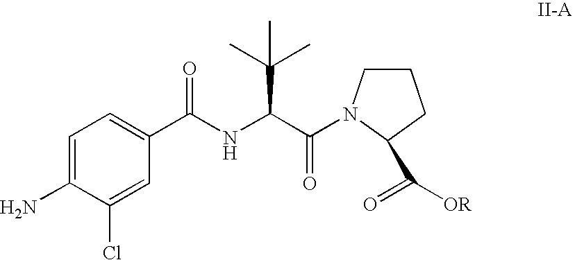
C1=C(N)C(Cl)=CC(C(NC(C(=O)N2CCCC2C([OR])=O)C(C)(C)C)=O)=C1
